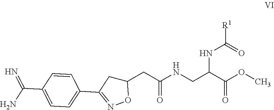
C(C(C(OC)=O)NC(=O)[R1])NC(CC1CC(C2=CC=C(C(N)=N)C=C2)=NO1)=O
